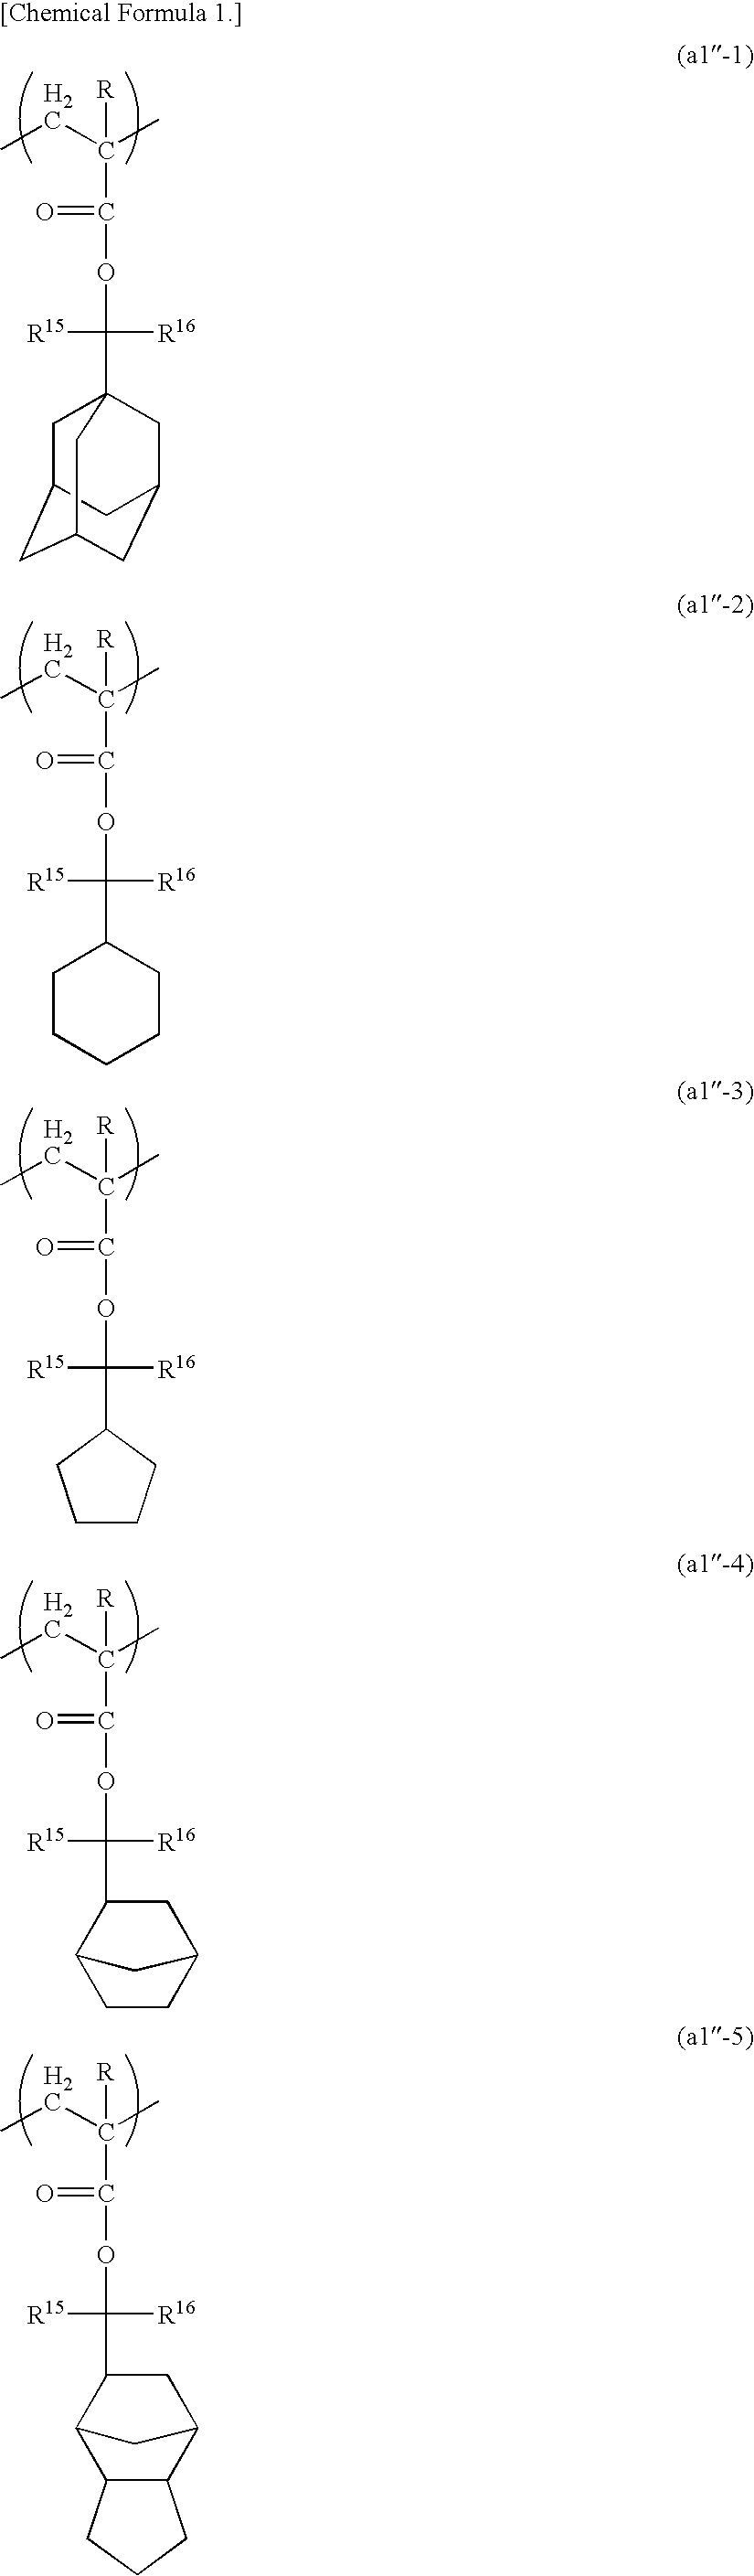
C([R])(C(=O)OC([R16])([R15])C12CC3CC(CC(C1)C3)C2)(CC)C.C([R])(C(=O)OC([R16])([R15])C1CCCCC1)(CC)C.C([R])(C(=O)OC([R16])([R15])C1CCCC1)(CC)C.C([R])(C(=O)OC([R16])([R15])C1CC2CCC1C2)(CC)C.C([R])(C(=O)OC([R16])([R15])C1CC2C3C(C1C2)CCC3)(CC)C
